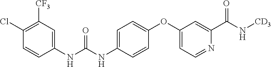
C1([CF3])=C(Cl)C=CC(NC(NC2=CC=C(OC3=CC=NC(C(N[CD3])=O)=C3)C=C2)=O)=C1
